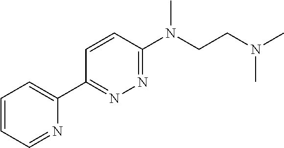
C1=CC=NC(C2=NN=C(N(CCN(C)C)C)C=C2)=C1
